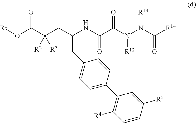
C1=CC([R5])=CC(C2=CC=C(CC(NC(=O)C(N(N(C([R14])=O)[R13])[R12])=O)CC(C(=O)O[R1])([R2])[R3])C=C2)=C1[R4]
